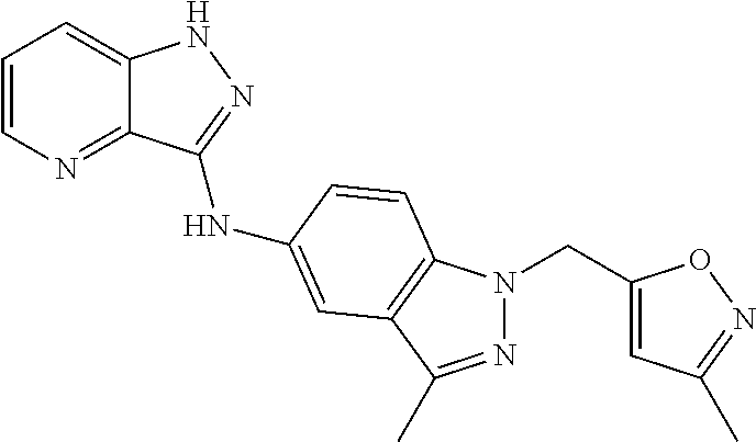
C1=CN=C2C(=C1)NN=C2NC1=CC2=C(N(CC3=CC(C)=NO3)N=C2C)C=C1
